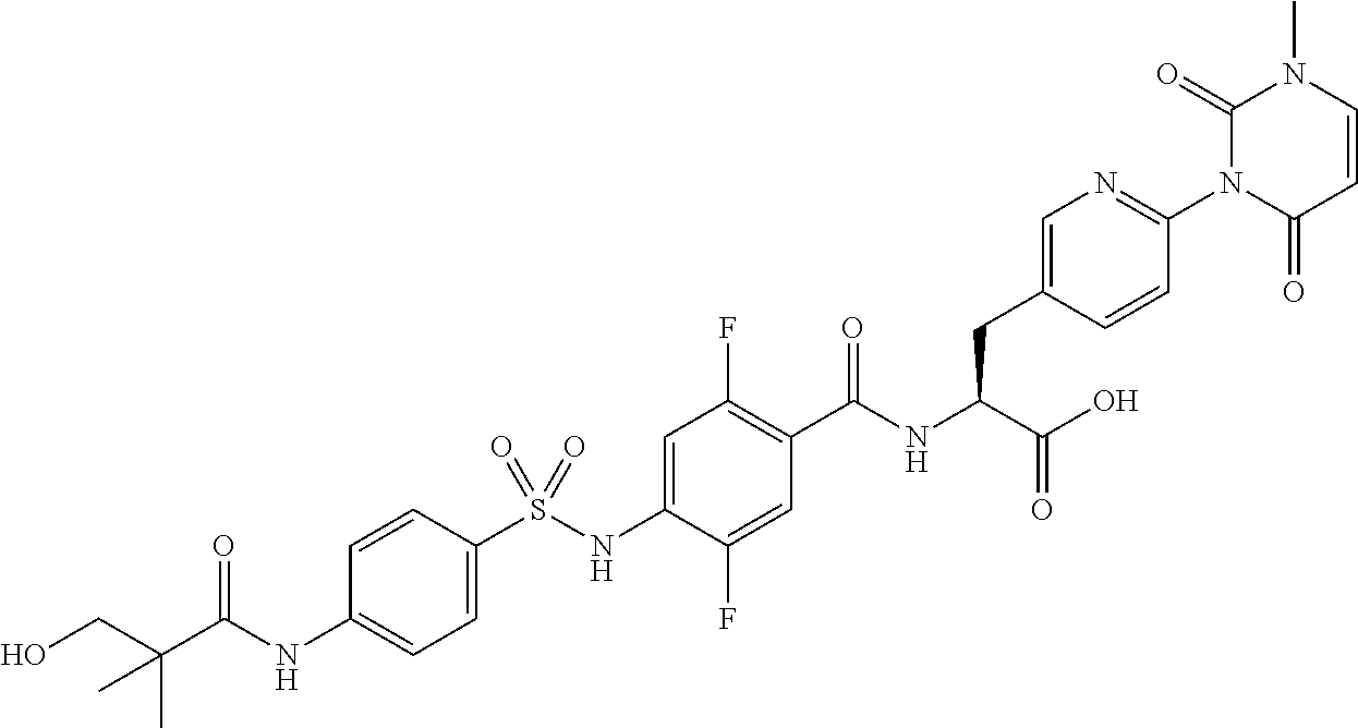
C1=C(S(NC2=CC(F)=C(C(NC(C(O)=O)CC3=CN=C(N4C(=O)C=CN(C)C4=O)C=C3)=O)C=C2F)(=O)=O)C=CC(NC(C(CO)(C)C)=O)=C1
